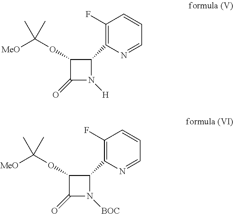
C1(OC([MeO])(C)C)C(=O)N([H])C1C1=C(F)C=CC=N1.C1(OC([MeO])(C)C)C(=O)N([BOC])C1C1=C(F)C=CC=N1
